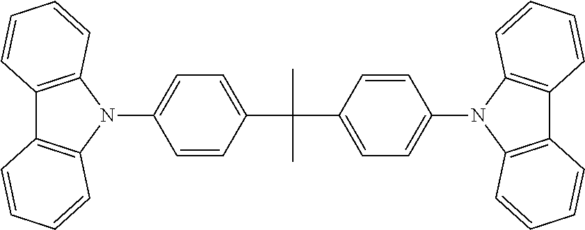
C12=C(C=CC=C1)N(C1=CC=C(C(C)(C)C3=CC=C(N4C5=C(C6=C4C=CC=C6)C=CC=C5)C=C3)C=C1)C1=C2C=CC=C1
